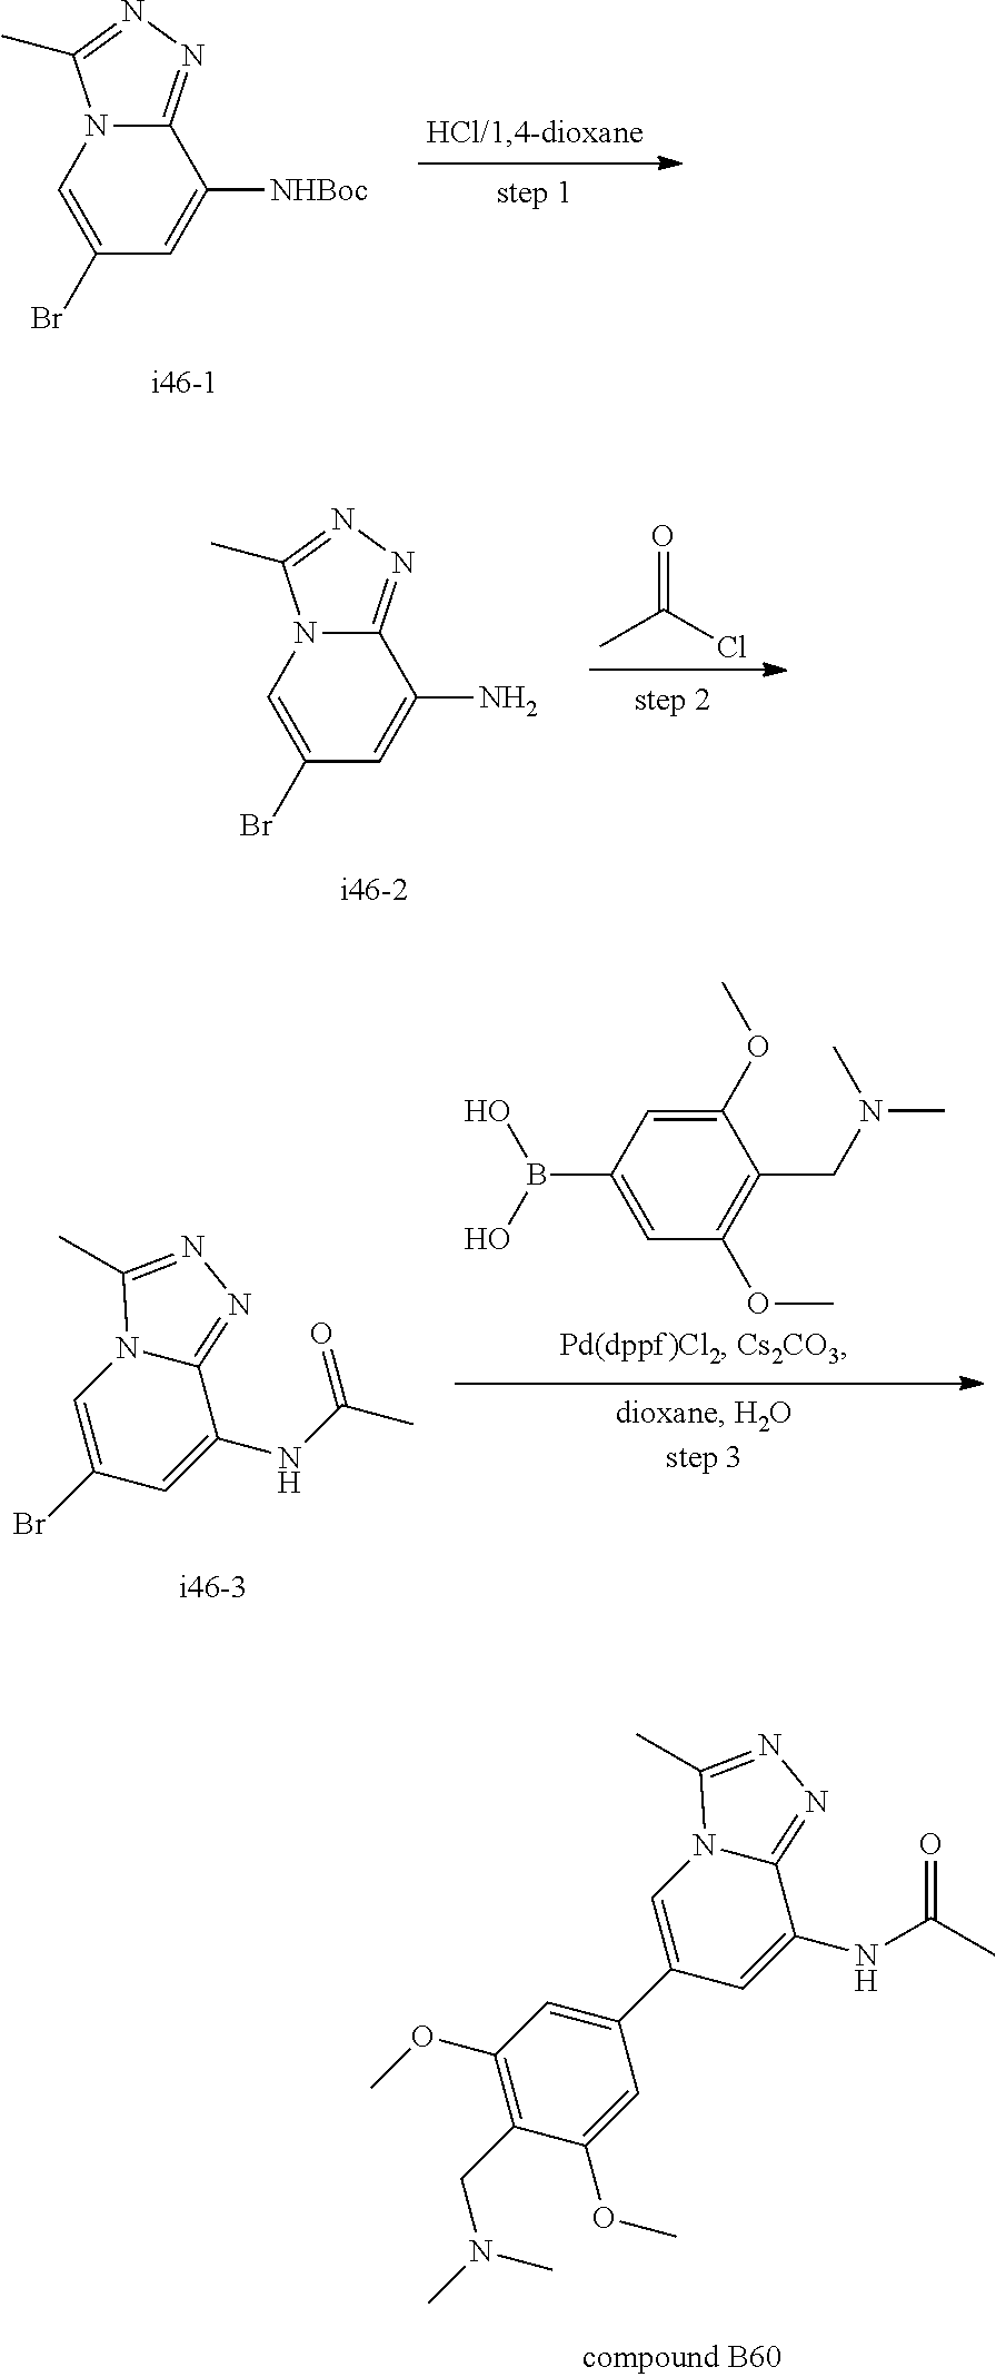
C1(Br)=CN2C(=NN=C2C)C([NHBoc])=C1.CC(Cl)=O.C1(Br)=CN2C(=NN=C2C)C(N)=C1.C1(OC)=CC(B(O)O)=CC(OC)=C1CN(C)C.C1(Br)=CN2C(=NN=C2C)C(NC(C)=O)=C1.C12=NN=C(C)N1C=C(C1=CC(OC)=C(CN(C)C)C(OC)=C1)C=C2NC(C)=O
